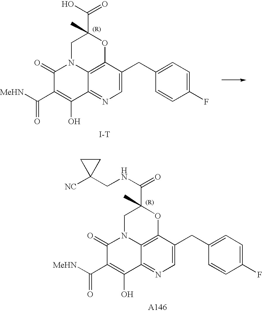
C1=C(CC2=CC=C(F)C=C2)C2=C3C(=N1)C(O)=C(C([MeHN])=O)C(=O)N3CC(C(O)=O)(C)O2.[I-T].C1=C(CC2=CC=C(F)C=C2)C2=C3C(=N1)C(O)=C(C([MeHN])=O)C(=O)N3CC(C(NCC1([NC])CC1)=O)(C)O2.[A146]
